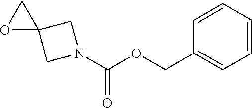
C1=CC=CC=C1COC(N1CC2(C1)OC2)=O
